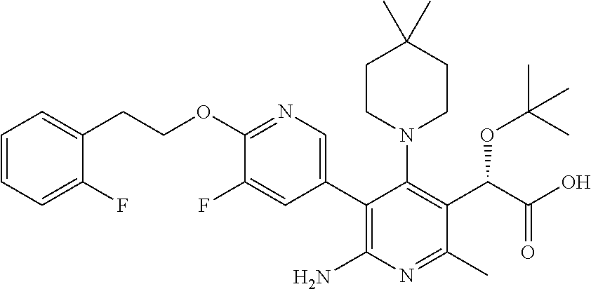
C1=CC=C(F)C(CCOC2=NC=C(C3=C(N)N=C(C)C(C(C(O)=O)OC(C)(C)C)=C3N3CCC(C)(C)CC3)C=C2F)=C1
